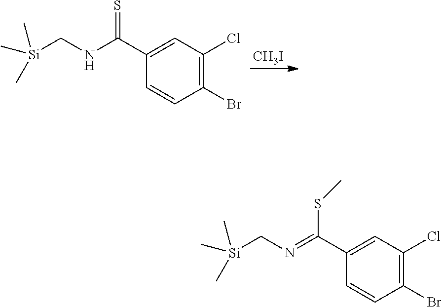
[Si](CNC(C1=CC(Cl)=C(Br)C=C1)=S)(C)(C)C.[CH3I].[Si](CN=C(C1=CC(Cl)=C(Br)C=C1)SC)(C)(C)C
